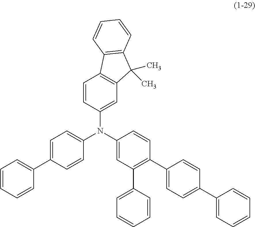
C1(N(C2=CC(C3=CC=CC=C3)=C(C3=CC=C(C4=CC=CC=C4)C=C3)C=C2)C2=CC=C(C3=CC=CC=C3)C=C2)=CC2=C(C=C1)C1=C(C2(C)C)C=CC=C1
